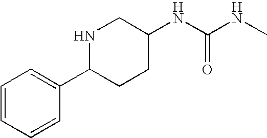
C1(NC(NC)=O)CNC(C2=CC=CC=C2)CC1
